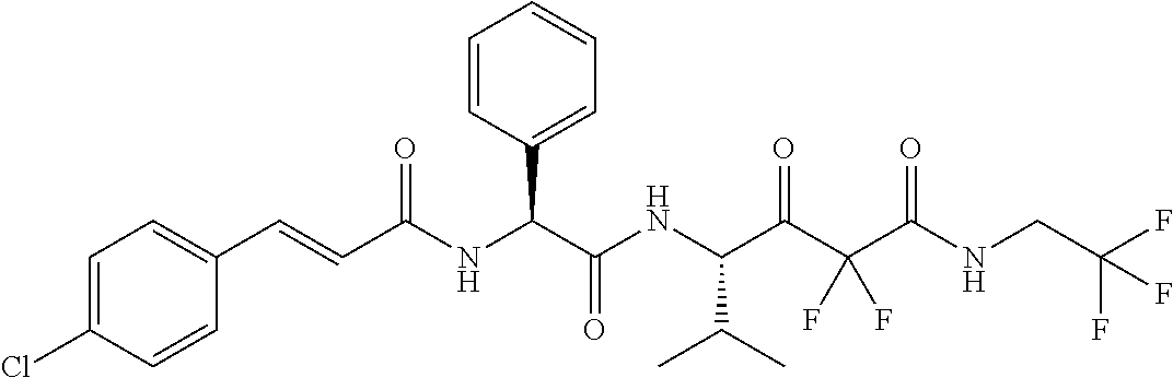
C1=C(Cl)C=CC(C=CC(NC(C(NC(C(C(C(NCC(F)(F)F)=O)(F)F)=O)C(C)C)=O)C2=CC=CC=C2)=O)=C1
